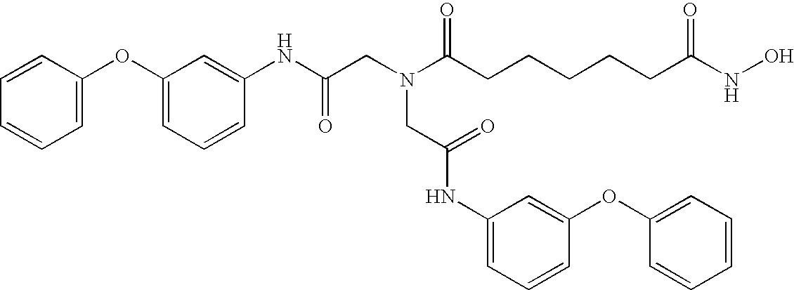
C1=CC(OC2=CC=CC(NC(CN(C(CCCCCC(NO)=O)=O)CC(NC3=CC=CC(OC4=CC=CC=C4)=C3)=O)=O)=C2)=CC=C1
